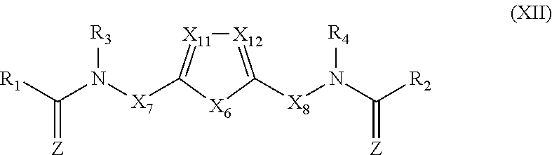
[R1]C(N([X7]C1=[X11][X12]=C([X8]N(C([R2])=[Z])[R4])[X6]1)[R3])=[Z]
